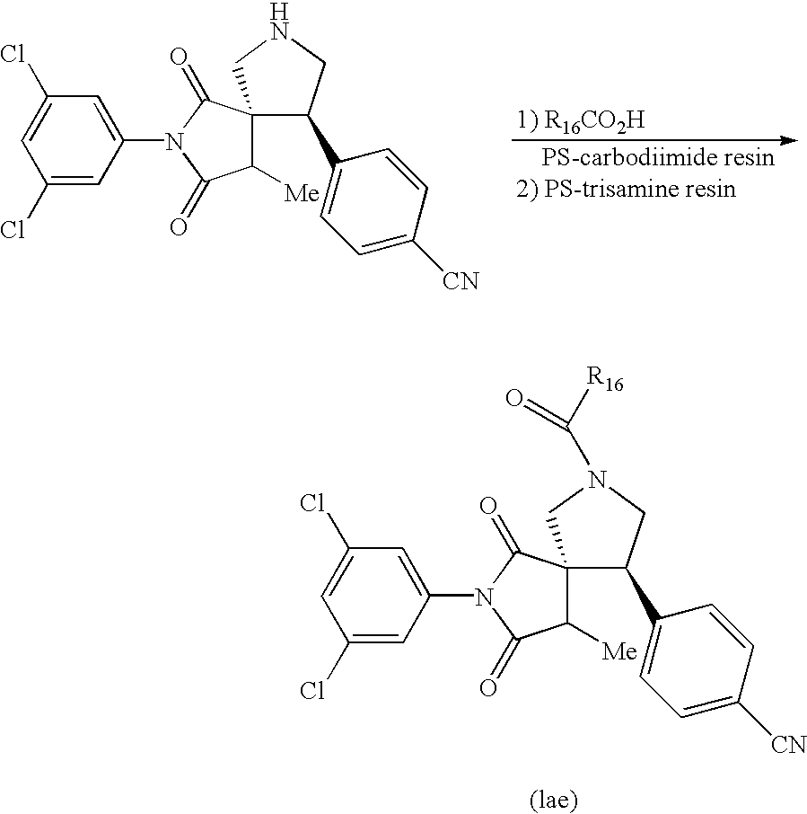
C1=C(Cl)C=C(N2C(=O)C3(C([Me])C2=O)C(C2=CC=C([CN])C=C2)CN(C([R16])=O)C3)C=C1Cl.C1=C(Cl)C=C(N2C(=O)C3(C([Me])C2=O)C(C2=CC=C([CN])C=C2)CNC3)C=C1Cl
